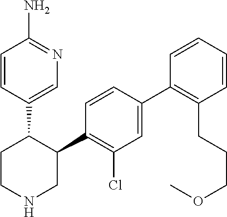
C1=C(C2=C(CCCOC)C=CC=C2)C=CC(C2C(C3=CN=C(N)C=C3)CCNC2)=C1Cl
